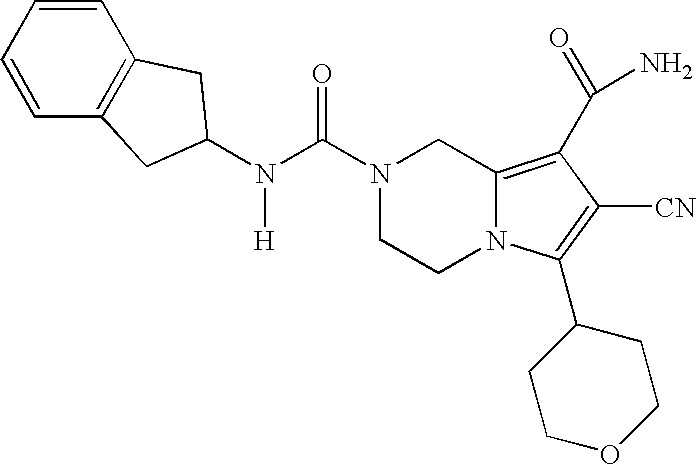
N(C(N1CCN2C(=C(C(N)=O)C([CN])=C2C2CCOCC2)C1)=O)([H])C1CC2=C(C=CC=C2)C1
